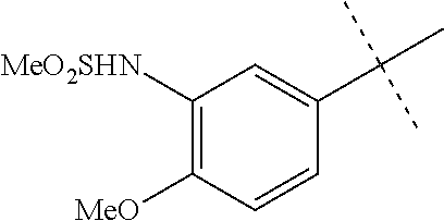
C1([MeO2SHN])=C([MeO])C=CC(C(C)(C)C)=C1
